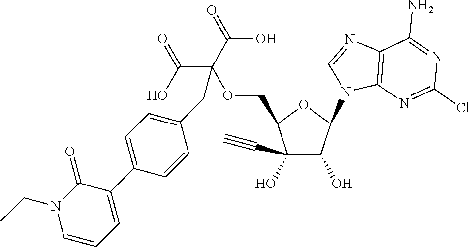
C1(C#C)(O)C(O)C(N2C=NC3=C2N=C(Cl)N=C3N)OC1COC(C(=O)O)(C(=O)O)CC1=CC=C(C2=CC=CN(CC)C2=O)C=C1
